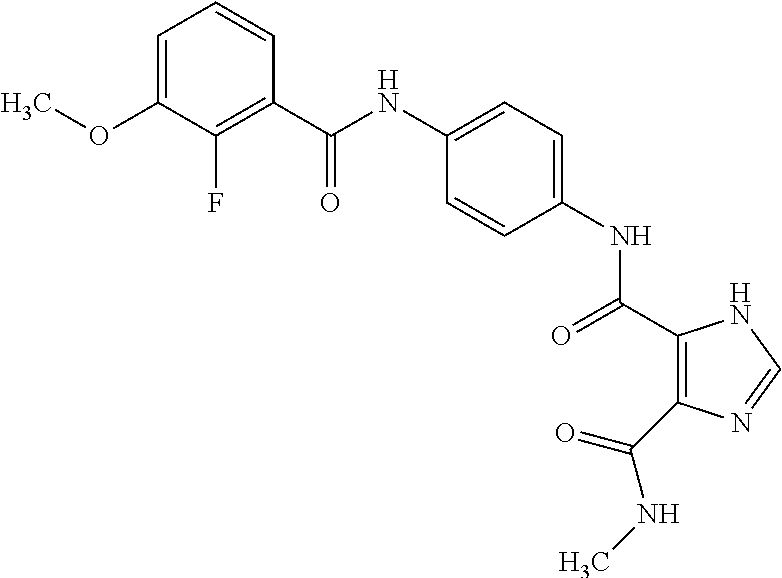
C(NC1=CC=C(NC(=O)C2=C(C(NC)=O)N=CN2)C=C1)(=O)C1=C(F)C(OC)=CC=C1
